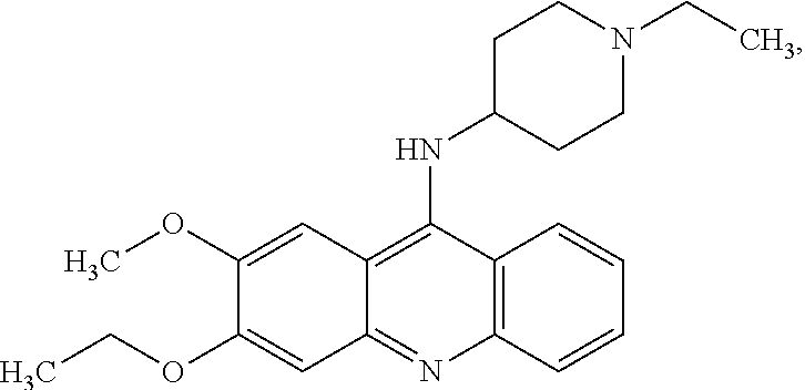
C12=C(N=C3C(=C1NC1CCN(CC)CC1)C=C(OC)C(OCC)=C3)C=CC=C2
